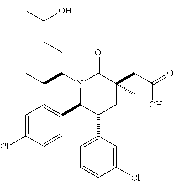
N1(C(CC)CCC(C)(O)C)C(C2=CC=C(Cl)C=C2)C(C2=CC=CC(Cl)=C2)CC(CC(=O)O)(C)C1=O
